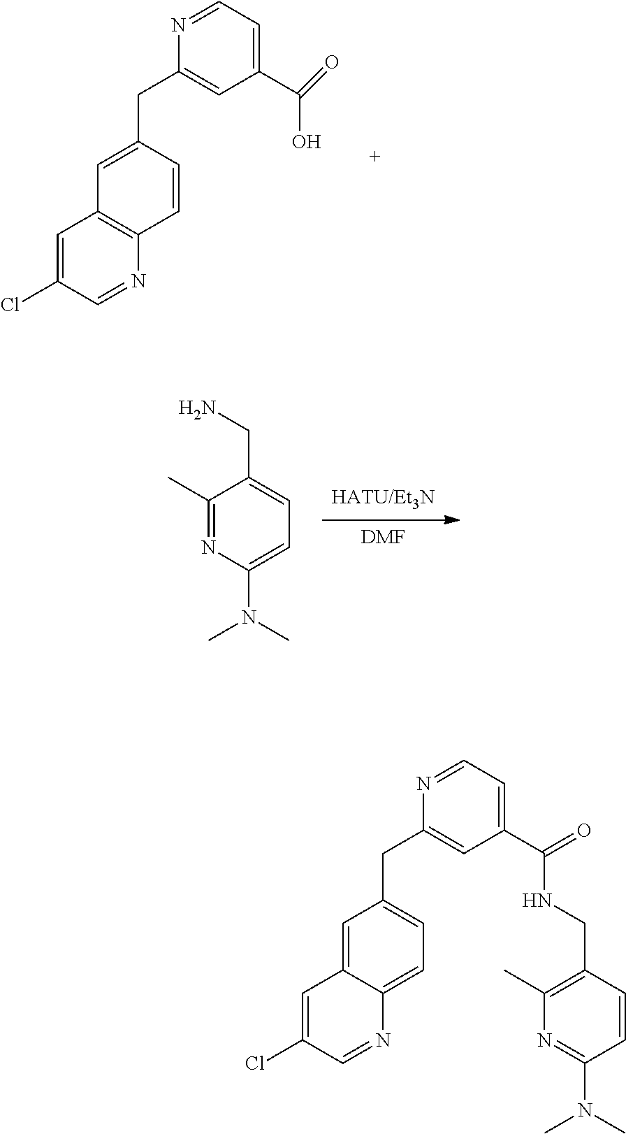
C12=C(N=CC(Cl)=C1)C=CC(CC1=CC(C(=O)O)=CC=N1)=C2.[DMF].N(C1=CC=C(CN)C(C)=N1)(C)C.C1=C2C(=CC=C1CC1=CC(C(=O)NCC3=C(C)N=C(N(C)C)C=C3)=CC=N1)N=CC(Cl)=C2
